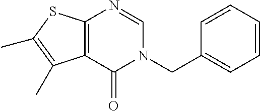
C1=CC(CN2C(=O)C3=C(N=C2)SC(C)=C3C)=CC=C1
